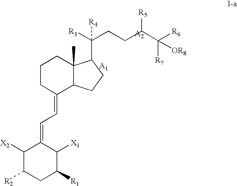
C1CCC(=CC=C2C([X2])C([R2])CC([R1])C2[X1])C2C1(C)C(C([R3])(CCC(C([OR8])([R7])[R6])[R5])[R4])CC2
